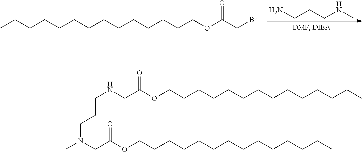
CCCCCCCCCCCCCCOC(CBr)=O.NCCCNC.C(NCC(OCCCCCCCCCCCCCC)=O)CCN(CC(=O)OCCCCCCCCCCCCCC)C
